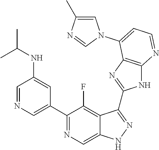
C1=NC=C(C2=NC=C3C(=C2F)C(C2=NC4=C(N2)N=CC=C4N2C=C(C)N=C2)=NN3)C=C1NC(C)C
